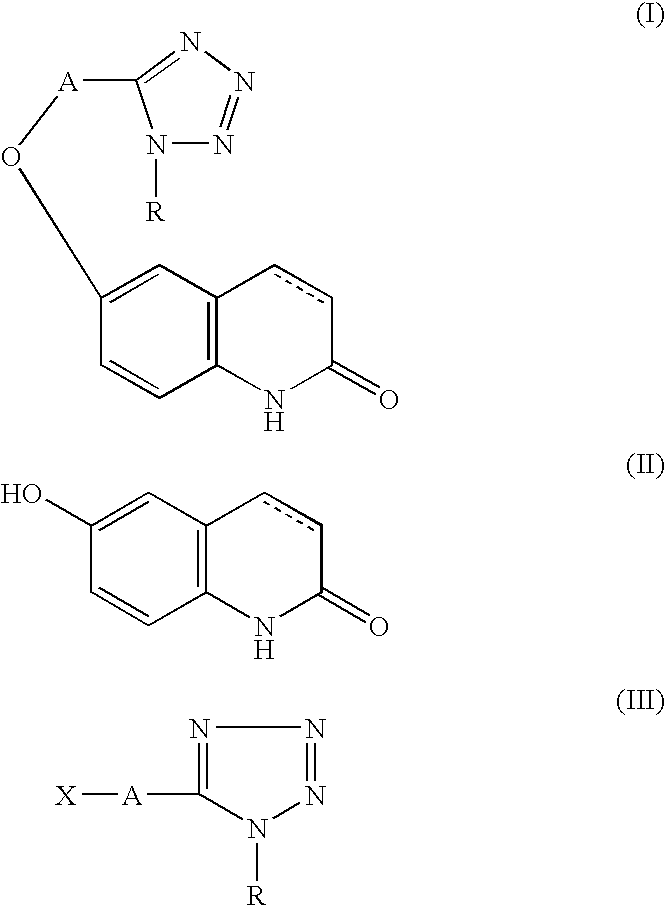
C1(O[A]C2=NN=NN2[R])=CC2=C(C=C1)NC(=O)cc2.C1(O)=CC2=C(C=C1)NC(=O)cc2.N1=C([A][X])N([R])N=N1
